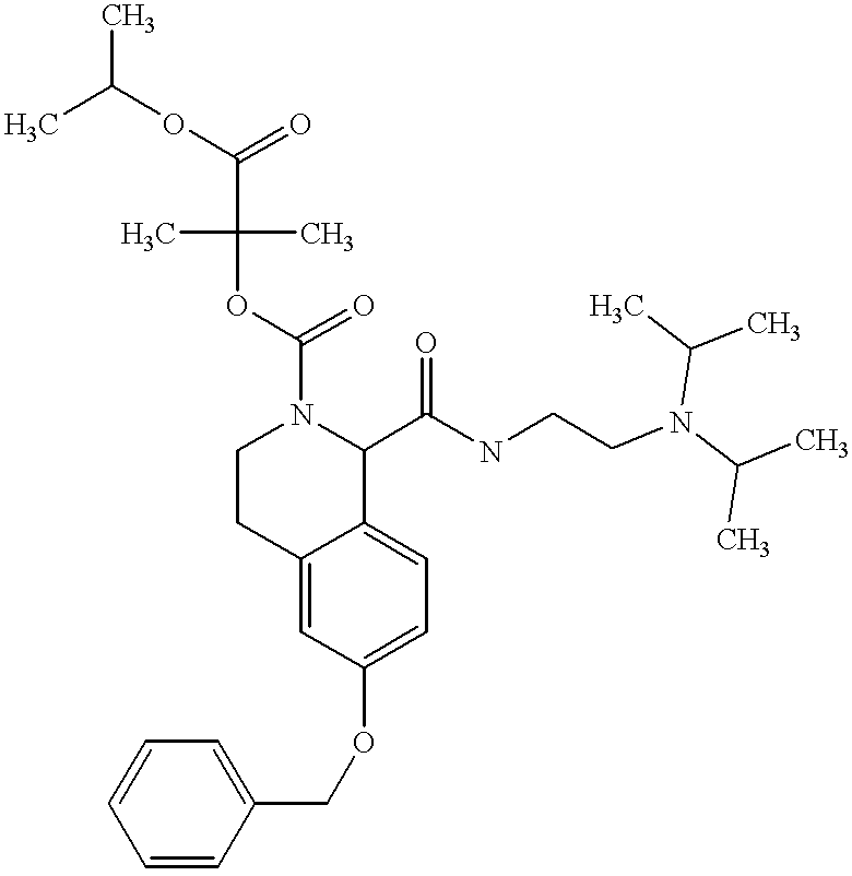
O(C1=CC=C2C(=C1)CCN(C(=O)OC(C(OC(C)C)=O)(C)C)C2C(NCCN(C(C)C)C(C)C)=O)CC1=CC=CC=C1
